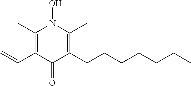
C1(C)=C(C=C)C(=O)C(CCCCCCC)=C(C)N1O
